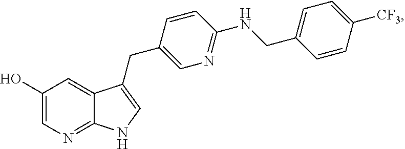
C1(O)=CN=C2C(=C1)C(CC1=CN=C(NCC3=CC=C([CF3])C=C3)C=C1)=CN2
